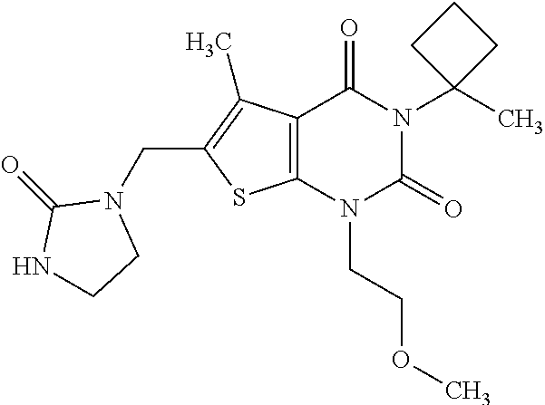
C12=C(N(CCOC)C(=O)N(C3(C)CCC3)C1=O)SC(CN1C(=O)NCC1)=C2C
